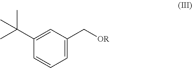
C1=C(C(C)(C)C)C=CC=C1C[OR]
